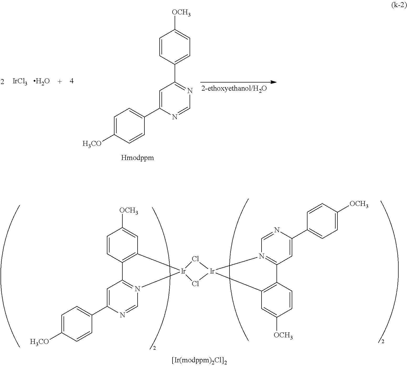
C1=CC2=C(C=C1[OCH3])[Ir]1(N3=C2C=C(C2=CC=C([H3CO])C=C2)N=C3)Cl[Ir]2(Cl1)C1=C(C=CC([OCH3])=C1)C1=N2C=NC(C2=CC=C([OCH3])C=C2)=C1.[IrCl3].O.C1=C([H3CO])C=CC(C2=CC(C3=CC=C([OCH3])C=C3)=NC=N2)=C1
